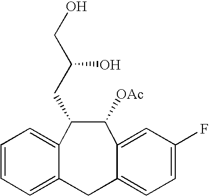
C1=CC=C2C(=C1)C(CC(CO)O)C([OAc])C1=CC(F)=CC=C1C2
